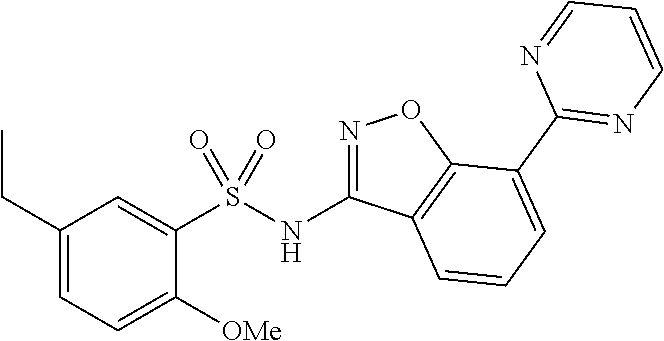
N(C1=NOC2=C1C=CC=C2C1=NC=CC=N1)S(C1=CC(CC)=CC=C1[OMe])(=O)=O
